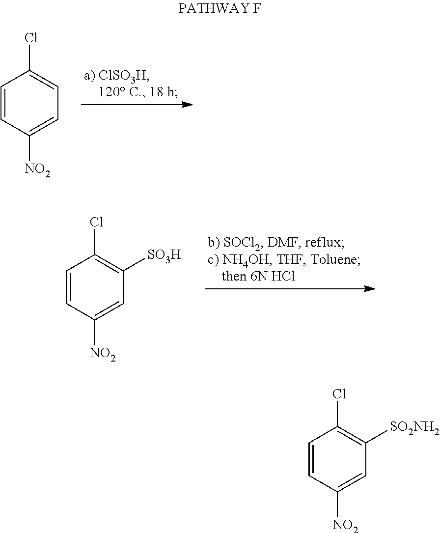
ClC1=CC=C([NO2])C=C1.ClC1=C([SO3H])C=C([NO2])C=C1.ClC1=C([SO2NH2])C=C([NO2])C=C1
